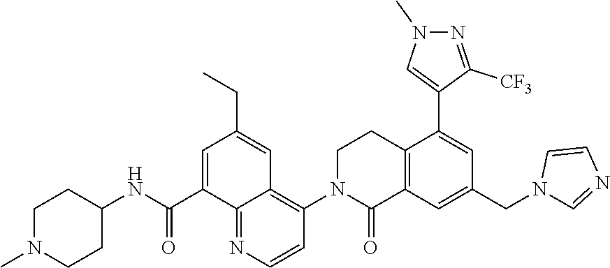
C1CN(C2=C3C(=NC=C2)C(C(NC2CCN(C)CC2)=O)=CC(CC)=C3)C(=O)C2=C1C(C1=CN(C)N=C1[CF3])=CC(CN1C=NC=C1)=C2
